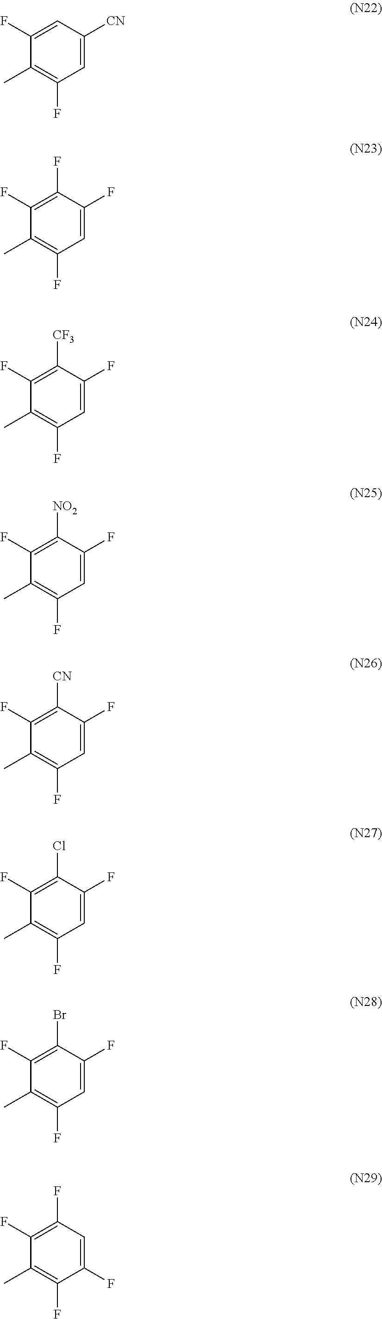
C1=C([CN])C=C(F)C(C)=C1F.C1=C(F)C(F)=C(F)C(C)=C1F.C1=C(F)C([CF3])=C(F)C(C)=C1F.C1=C(F)C([NO2])=C(F)C(C)=C1F.C1=C(F)C([CN])=C(F)C(C)=C1F.C1=C(F)C(Cl)=C(F)C(C)=C1F.C1=C(F)C(Br)=C(F)C(C)=C1F.C1(F)=CC(F)=C(F)C(C)=C1F
